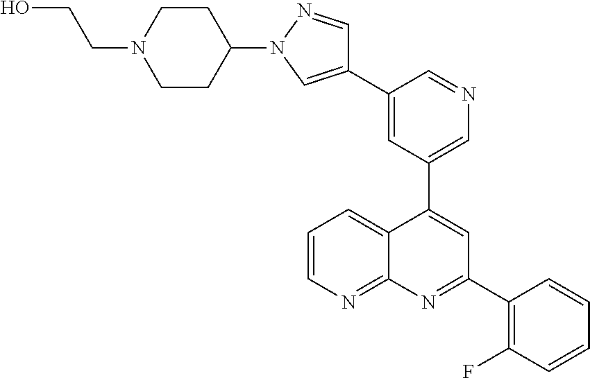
C1=C(C2=CN(C3CCN(CCO)CC3)N=C2)C=NC=C1C1=CC(C2=C(F)C=CC=C2)=NC2=NC=CC=C12
